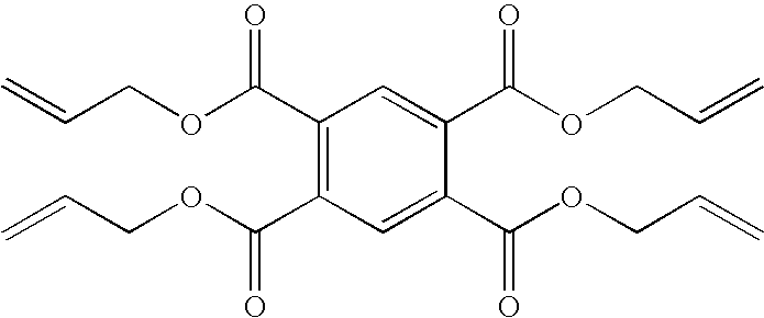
C1(C(OCC=C)=O)=C(C(OCC=C)=O)C=C(C(OCC=C)=O)C(C(OCC=C)=O)=C1
